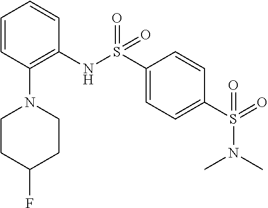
S(=O)(N(C)C)(C1=CC=C(S(=O)(NC2=C(N3CCC(F)CC3)C=CC=C2)=O)C=C1)=O
